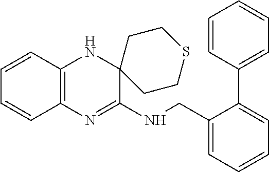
C1=CC2=C(C=C1)N=C(NCC1=CC=CC=C1C1=CC=CC=C1)C1(N2)CCSCC1
